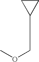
COCCC1CC1
